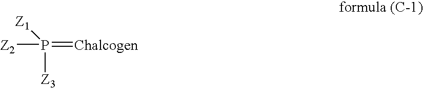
[Z2]P(=[Chalcogen])([Z3])[Z1]
